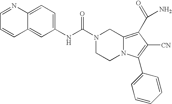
N1(C(NC2=CC=C3C(=C2)C=CC=N3)=O)CCN2C(=C(C(N)=O)C([CN])=C2C2=CC=CC=C2)C1
